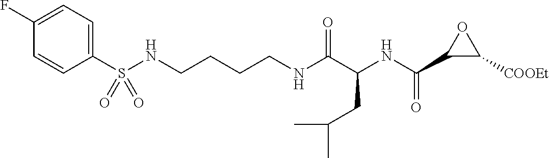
C1(S(NCCCCNC(C(NC(C2C([COOEt])O2)=O)CC(C)C)=O)(=O)=O)=CC=C(F)C=C1
